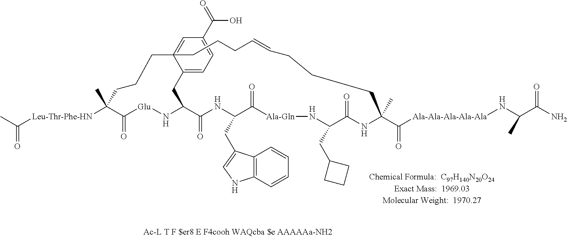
CC([Leu-Thr-Phe-HN]C1(C)C(=O)[Glu]NC2C(=O)NC(CC3=CNC4=C3C=CC=C4)C(=O)[Ala-Gln]NC(CC3CCC3)C(=O)NC(C(=O)[Ala-Ala-Ala-Ala-Ala]NC(C(=O)N)C)(C)CCCC=CCCCC3(=CC(C(O)=O)=CC=C3C2)CCC1)=O
